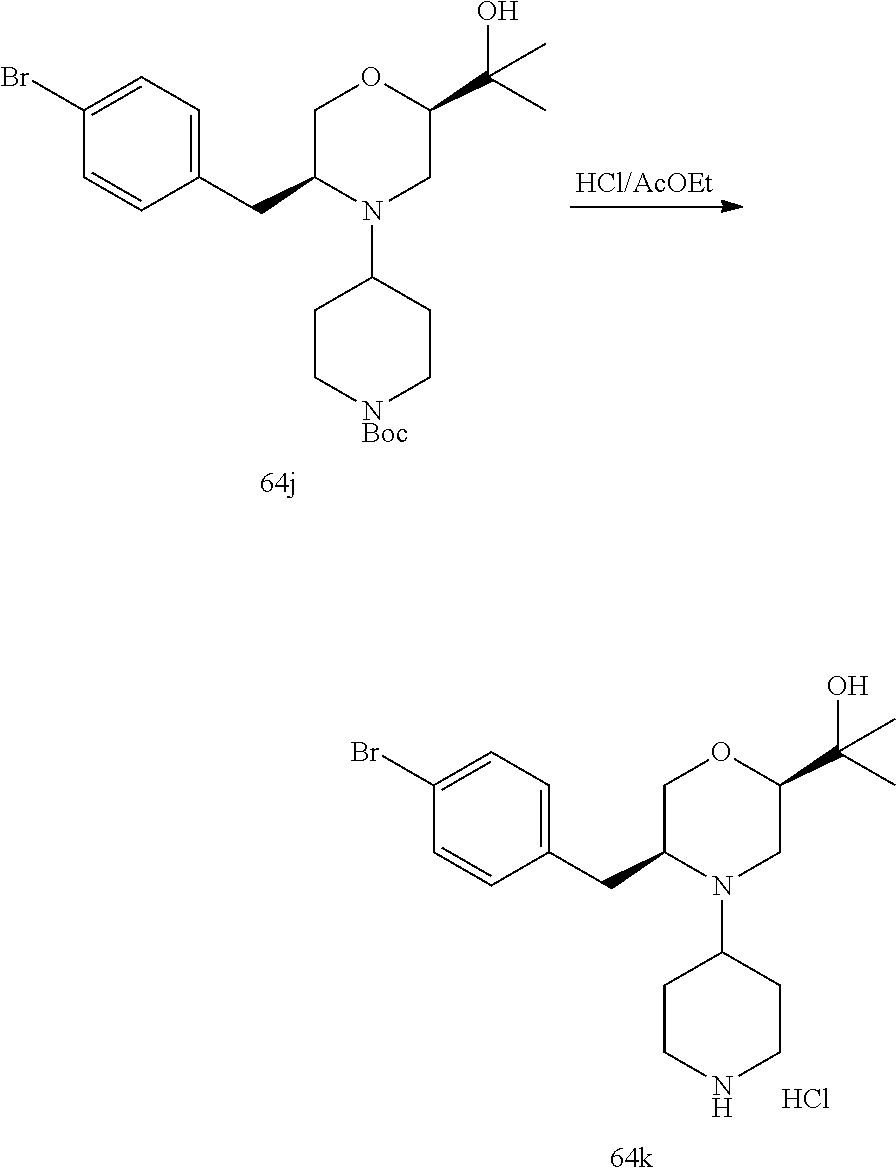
C1(Br)=CC=C(CC2N(C3CC[NBoc]CC3)CC(C(C)(O)C)OC2)C=C1.C1(Br)=CC=C(CC2N(C3CCNCC3)CC(C(C)(O)C)OC2)C=C1.Cl
